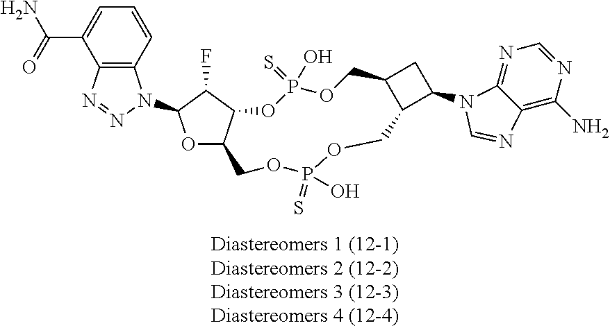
C12C(C(N3C4=NC=NC(N)=C4N=C3)C1)COP(=S)(O)OCC1OC(N3C4=C(C(C(=O)N)=CC=C4)N=N3)C(F)C1OP(=S)(O)OC2
